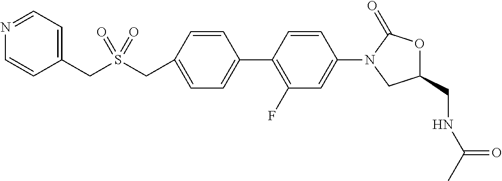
C1=C(CS(CC2=CC=NC=C2)(=O)=O)C=CC(C2=C(F)C=C(N3CC(CNC(C)=O)OC3=O)C=C2)=C1
